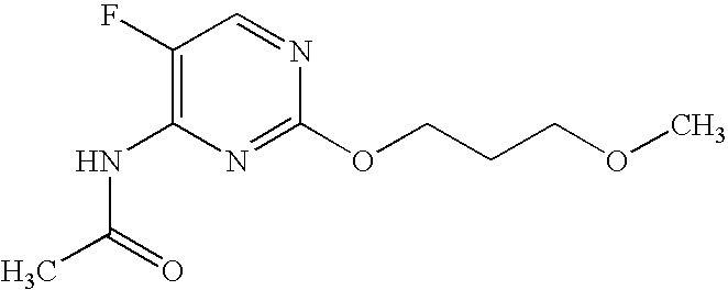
C1(F)=C(NC(C)=O)N=C(OCCCOC)N=C1
